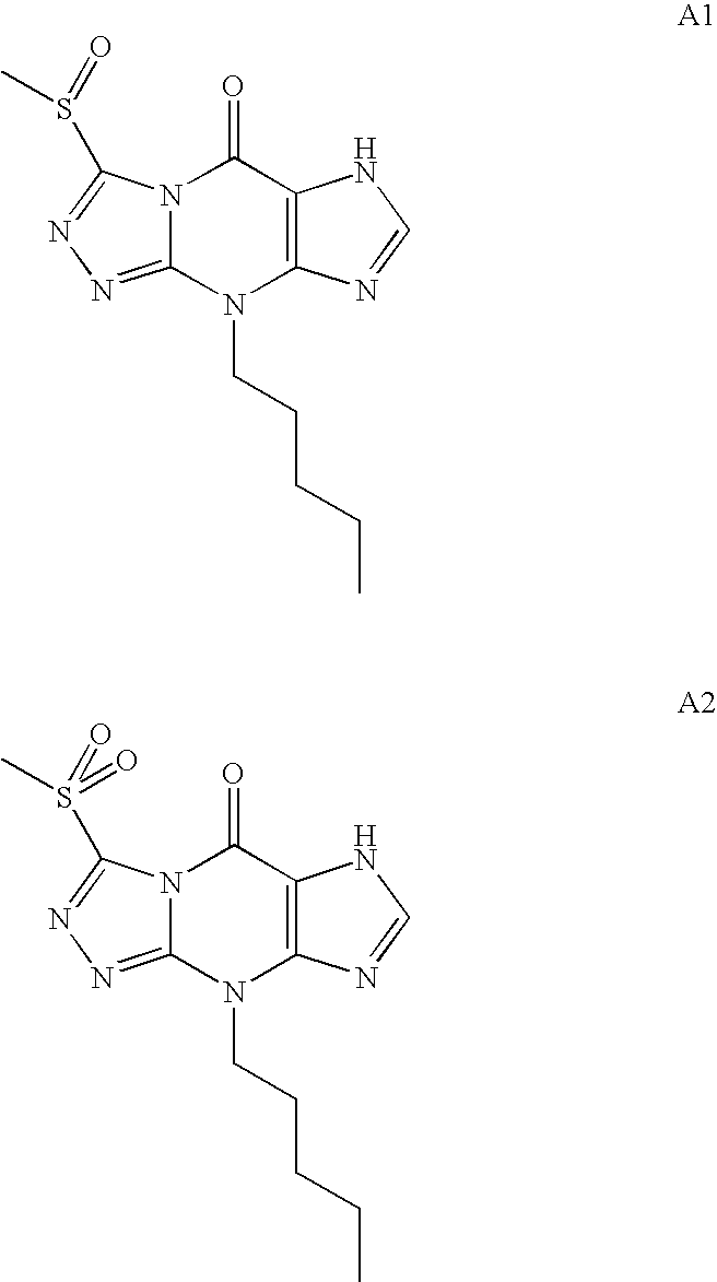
N12C(=NN=C1S(C)=O)N(CCCCC)C1=C(C2=O)NC=N1.N12C(=NN=C1S(C)(=O)=O)N(CCCCC)C1=C(C2=O)NC=N1
